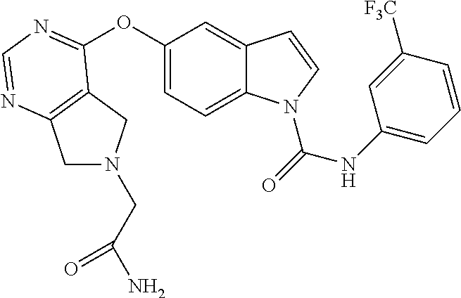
C1(OC2=NC=NC3=C2CN(CC(N)=O)C3)=CC=C2C(=C1)C=CN2C(NC1=CC=CC([F3C])=C1)=O
